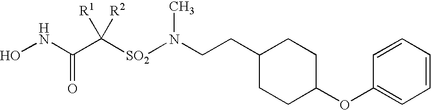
N(CCC1CCC(OC2=CC=CC=C2)CC1)([SO2]C(C(NO)=O)([R1])[R2])C
